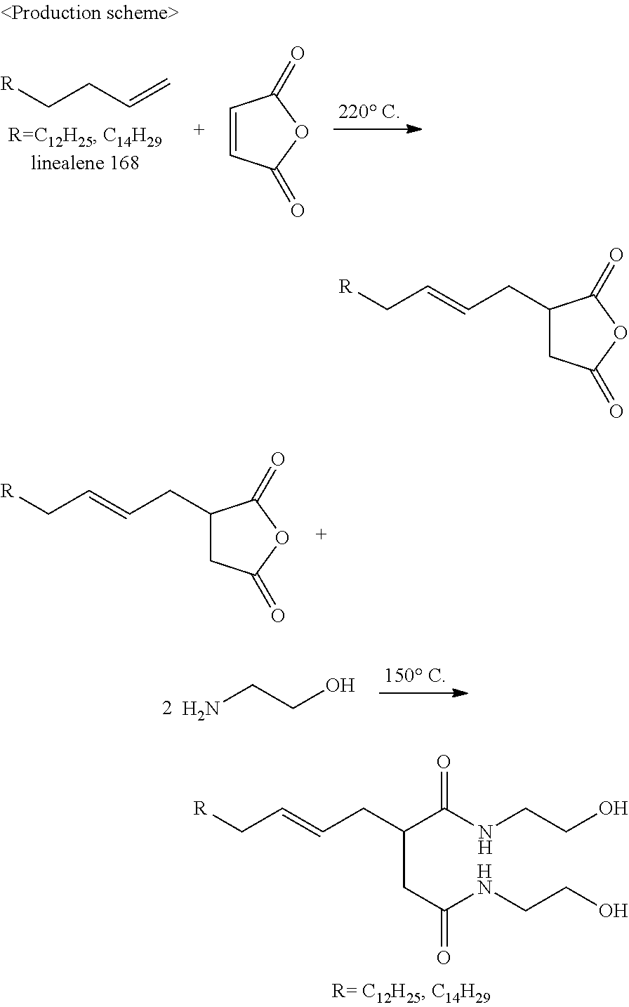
C(CC=CC[R])(CC(NCCO)=O)C(NCCO)=O.C1(CC=CC[R])CC(=O)OC1=O.OCCN.[R]CCC=C.C1=CC(=O)OC1=O.C1(CC=CC[R])CC(=O)OC1=O
